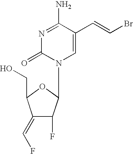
N1=C(N)C(C=CBr)=CN(C2C(F)C(=CF)C(CO)O2)C1=O
